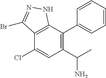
C12=C(C(C3=CC=CC=C3)=C(C(C)N)C=C1Cl)NN=C2Br
